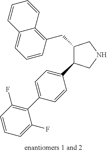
C1=CC(CC2C(C3=CC=C(C4=C(F)C=CC=C4F)C=C3)CNC2)=C2C(=C1)C=CC=C2
